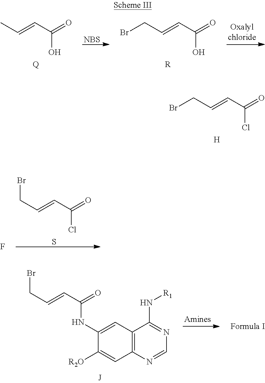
C(C=CC(=O)Cl)Br.[H].CC=CC(=O)O.[Q].[NBS].C(C=CC(=O)O)Br.[R].C(C=CC(=O)Cl)Br.S.F.C(C=CC(=O)NC1=CC2=C(C=C1[R2O])N=CN=C2N[R1])Br
